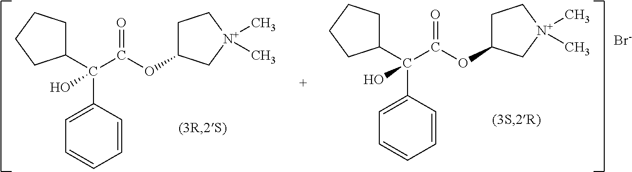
C1=CC(C(C2CCCC2)(C(OC2CC[N+](C)(C)C2)=O)O)=CC=C1.C1=CC(C(C2CCCC2)(C(OC2CC[N+](C)(C)C2)=O)O)=CC=C1.[Br-]
